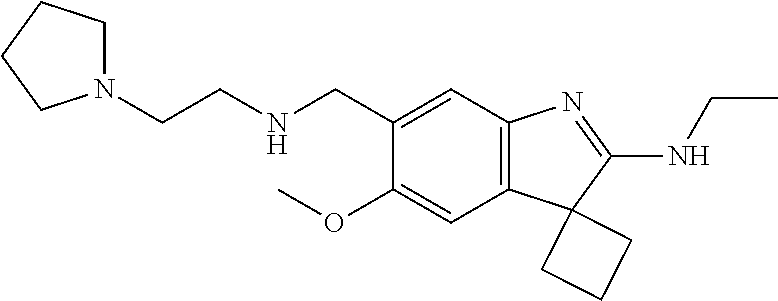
N(CC1=CC2=C(C=C1OC)C1(C(NCC)=N2)CCC1)CCN1CCCC1
